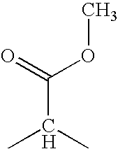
C(C)(C)C(=O)OC
